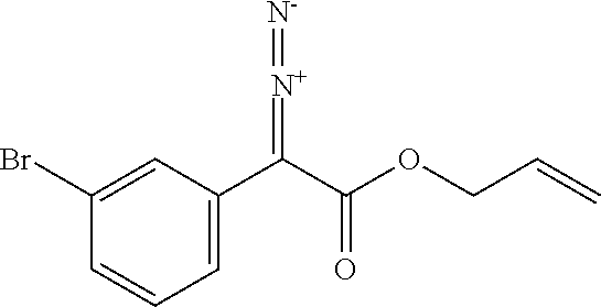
C1(Br)=CC(C(C(=O)OCC=C)=[N+]=[N-])=CC=C1
